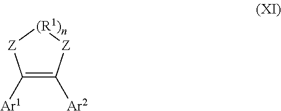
C1([Ar1])=C([Ar2])[Z][(R1)n][Z]1
